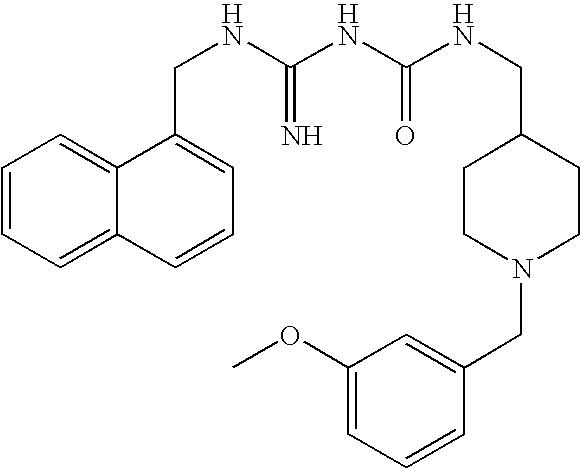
C1=CC=C2C(=C1)C(CNC(NC(NCC1CCN(CC3=CC(OC)=CC=C3)CC1)=O)=N)=CC=C2
